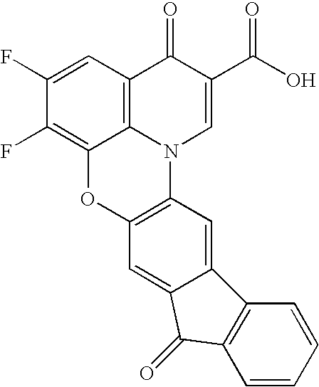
C1(F)=CC2=C3C(=C1F)OC1=C(N3C=C(C(O)=O)C2=O)C=C2C(=C1)C(=O)C1=C2C=CC=C1
